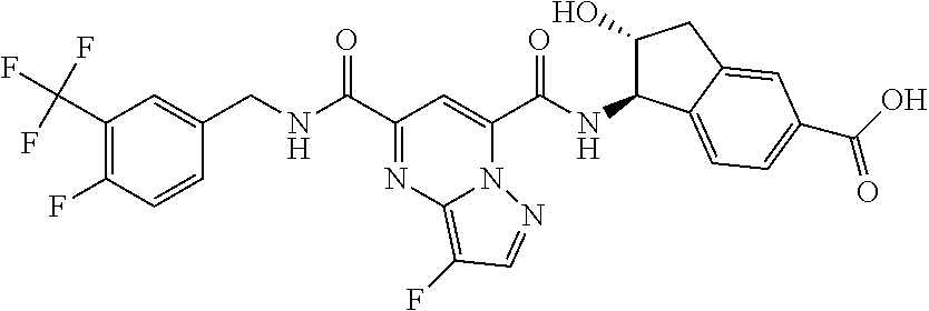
C1(C(F)(F)F)=C(F)C=CC(CNC(C2=NC3=C(F)C=NN3C(C(NC3C(O)CC4=CC(C(=O)O)=CC=C34)=O)=C2)=O)=C1
